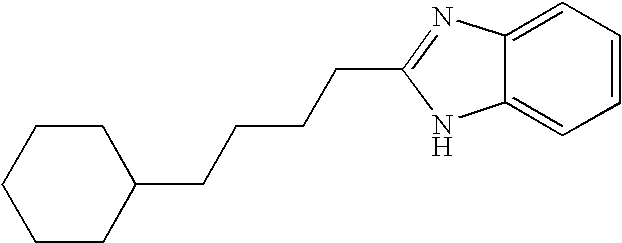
C1CCCCC1CCCCC1=NC2=CC=CC=C2N1
